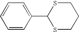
C1(C2SCCCS2)=CC=CC=C1
